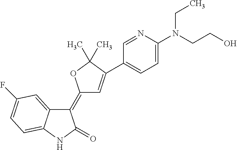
C1(=C2C=C(C3=CC=C(N(CCO)CC)N=C3)C(C)(C)O2)C2=CC(F)=CC=C2NC1=O
